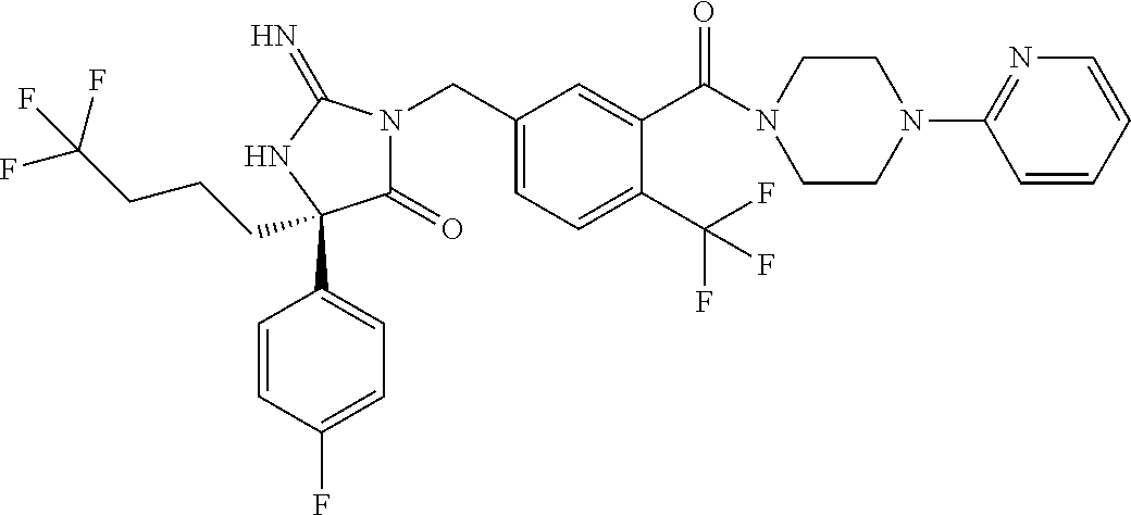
C1(=O)N(CC2=CC=C(C(F)(F)F)C(C(=O)N3CCN(C4=NC=CC=C4)CC3)=C2)C(=N)NC1(C1=CC=C(F)C=C1)CCCC(F)(F)F
